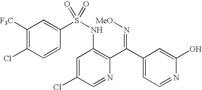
C1([F3C])=C(Cl)C=CC(S(NC2=C(C(C3=CC=NC(O)=C3)=N[MeO])N=CC(Cl)=C2)(=O)=O)=C1
